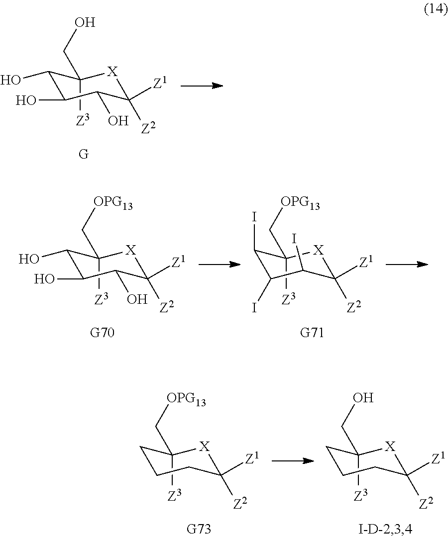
C1(CO)([Z3])[X]C([Z1])([Z2])C(O)C(O)C1O.C1(C[OPG13])([Z3])[X]C([Z1])([Z2])C(I)C(I)C1I.C1(C[OPG13])([Z3])[X]C([Z1])([Z2])C(O)C(O)C1O.C1(CO)([Z3])[X]C([Z1])([Z2])CCC1.C1(C[OPG13])([Z3])[X]C([Z1])([Z2])CCC1
